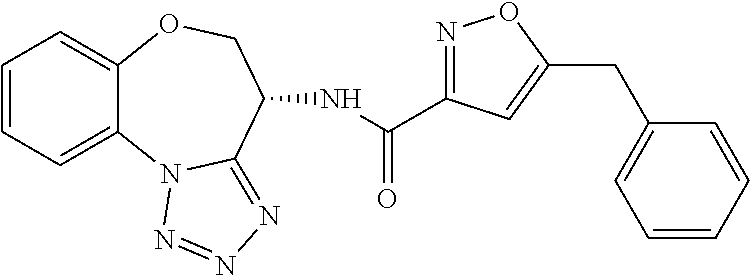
C1=CC=C2C(=C1)OCC(NC(=O)C1=NOC(CC3=CC=CC=C3)=C1)C1=NN=NN21
